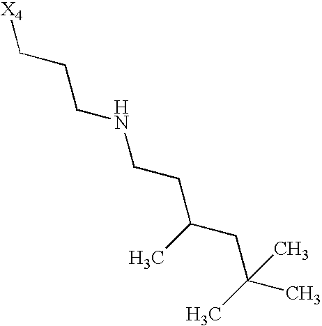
[X4]CCCNCCC(CC(C)(C)C)C
